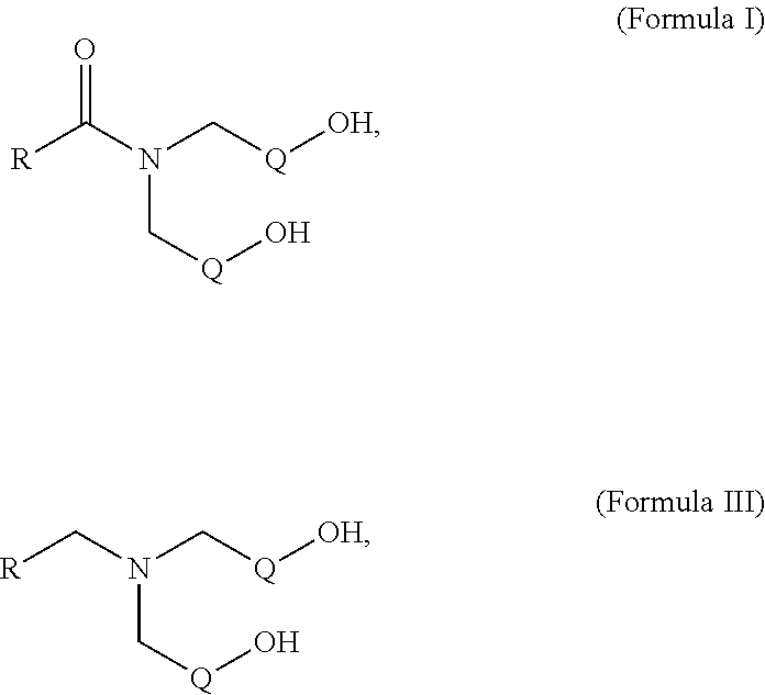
[R]C(N(C[Q][OH])C[Q]O)=O.[R]CN(C[Q][OH])C[Q]O
